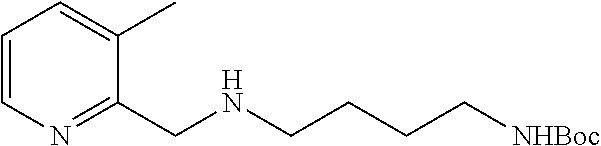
C1=CN=C(CNCCCC[NHBoc])C(C)=C1
